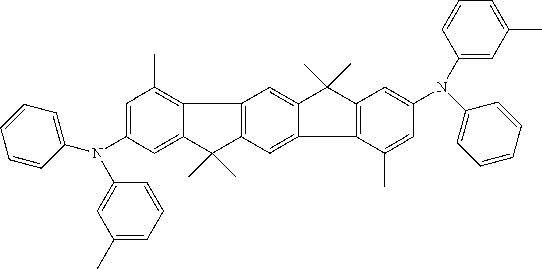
C12=C(C)C=C(N(C3=CC=CC=C3)C3=CC(C)=CC=C3)C=C1C(C)(C)C1=C2C=C2C(=C1)C1=C(C2(C)C)C=C(N(C2=CC(C)=CC=C2)C2=CC=CC=C2)C=C1C
